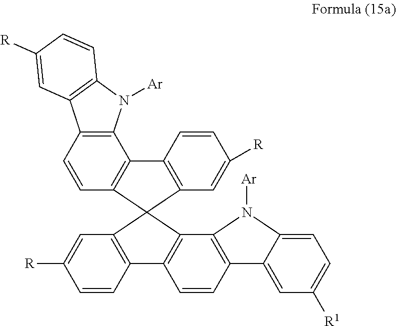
C12=C(C3=C(C=C1)C1(C4=C3C=CC([R])=C4)C3=C(C=CC4=C3N([Ar])C3=CC=C([R1])C=C34)C3=C1C=C([R])C=C3)N([Ar])C1=C2C=C([R])C=C1
